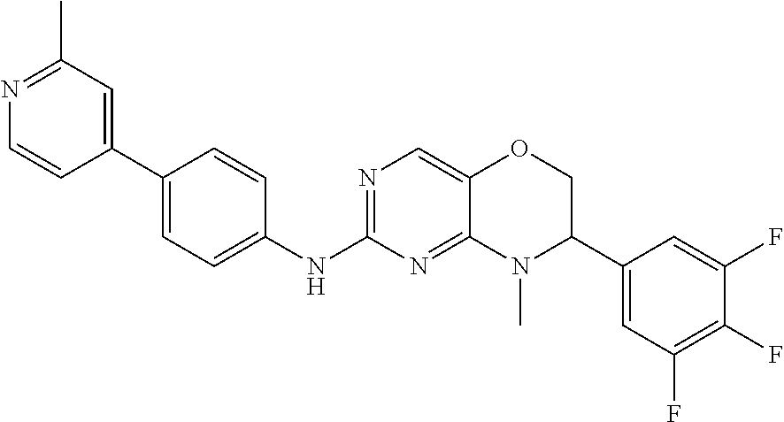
C1(C2=CC(C)=NC=C2)=CC=C(NC2=NC=C3C(=N2)N(C)C(C2=CC(F)=C(F)C(F)=C2)CO3)C=C1
